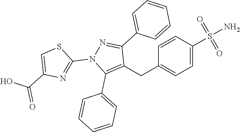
C1(CC2=C(C3=CC=CC=C3)N(C3=NC(C(=O)O)=CS3)N=C2C2=CC=CC=C2)=CC=C(S(N)(=O)=O)C=C1
